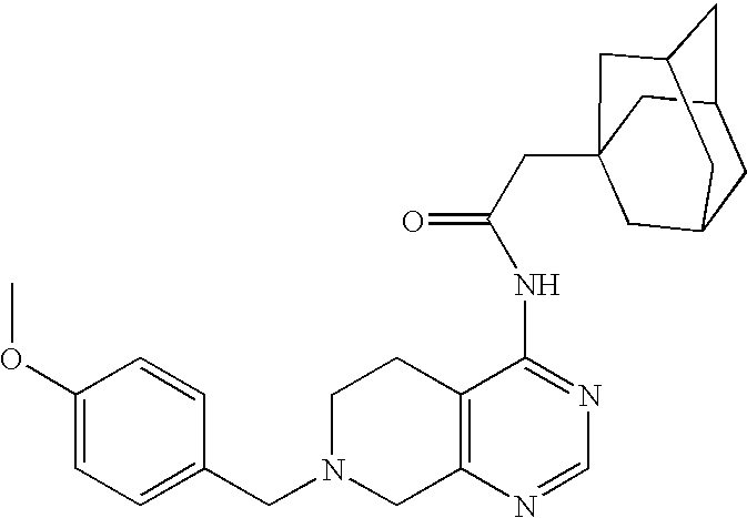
C1N(CC2=CC=C(OC)C=C2)CC2=C(C1)C(NC(=O)CC13CC4CC(CC(C1)C4)C3)=NC=N2
